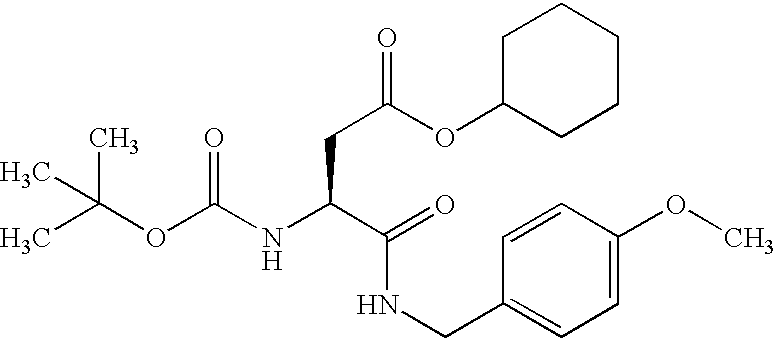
CC(OC(NC(C(=O)NCC1=CC=C(OC)C=C1)CC(=O)OC1CCCCC1)=O)(C)C
